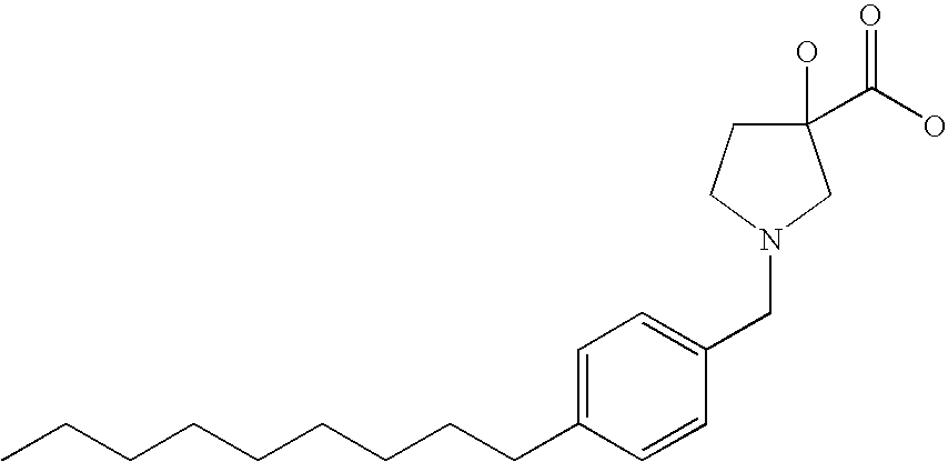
C1=C(CCCCCCCCC)C=CC(CN2CC(O)(C(O)=O)CC2)=C1
